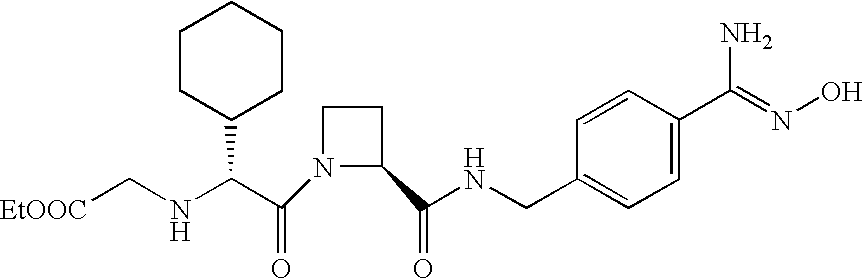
[EtOOC]CNC(C(N1C(C(NCC2=CC=C(C(=NO)N)C=C2)=O)CC1)=O)C1CCCCC1
